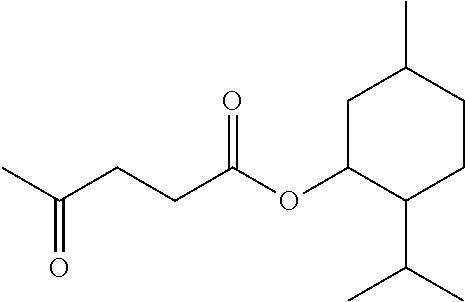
C1C(OC(CCC(C)=O)=O)C(C(C)C)CCC1C
